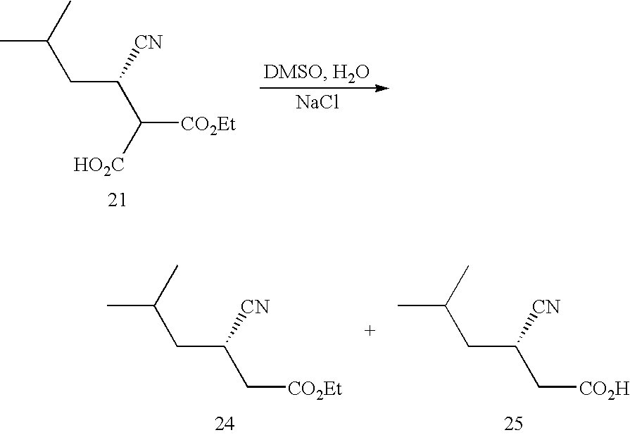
CC(C)CC(C([CO2Et])[HO2C])[CN].[NaCl].CC(C)CC(C[CO2H])[CN].CC(C)CC(C[CO2Et])[CN]
